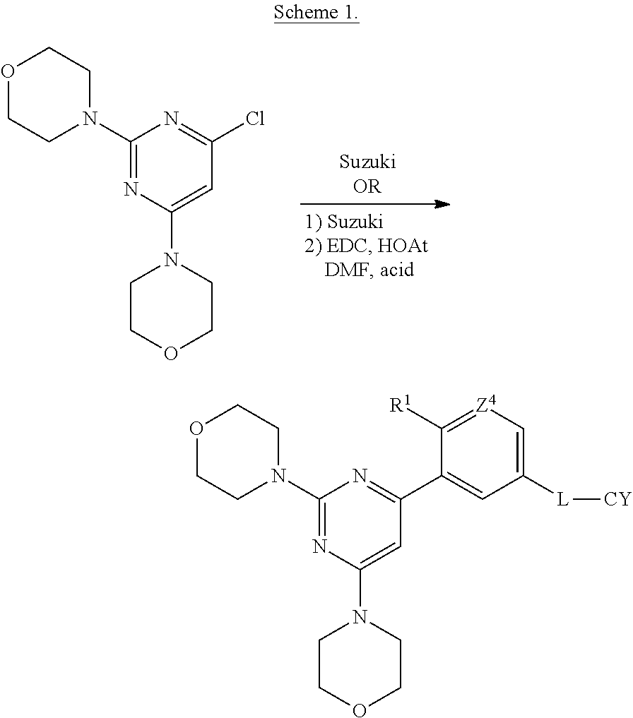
C1(N2CCOCC2)=NC(N2CCOCC2)=CC(Cl)=N1.C1(N2CCOCC2)=NC(N2CCOCC2)=CC(C2=CC([L][CY])=C[Z4]=C2[R1])=N1
